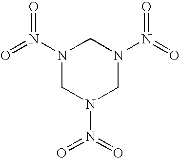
N1(N(=O)=O)CN(N(=O)=O)CN(N(=O)=O)C1
